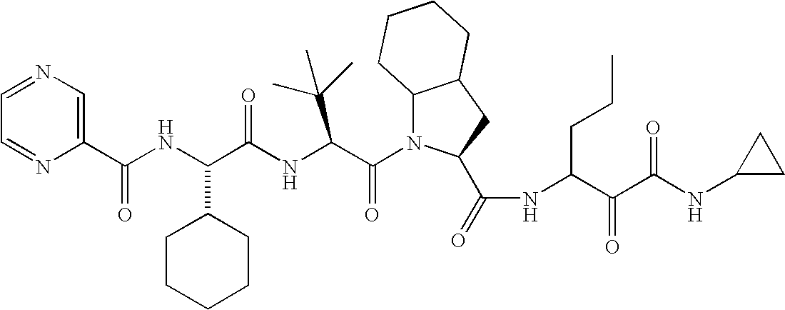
N1=CC=NC(C(NC(C(NC(C(N2C3C(CC2C(=O)NC(C(C(NC2CC2)=O)=O)CCC)CCCC3)=O)C(C)(C)C)=O)C2CCCCC2)=O)=C1
